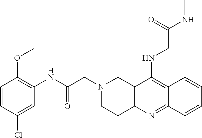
C1CC2=C(CN1CC(NC1=C(OC)C=CC(Cl)=C1)=O)C(NCC(NC)=O)=C1C(=N2)C=CC=C1
